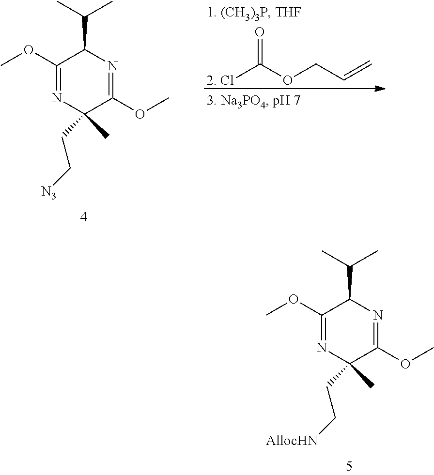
C1(OC)=NC(C)(CC[AllocHN])C(OC)=NC1C(C)C.C1(OC)=NC(C)(CC[N3])C(OC)=NC1C(C)C.O=C(OCC=C)[2. Cl]
